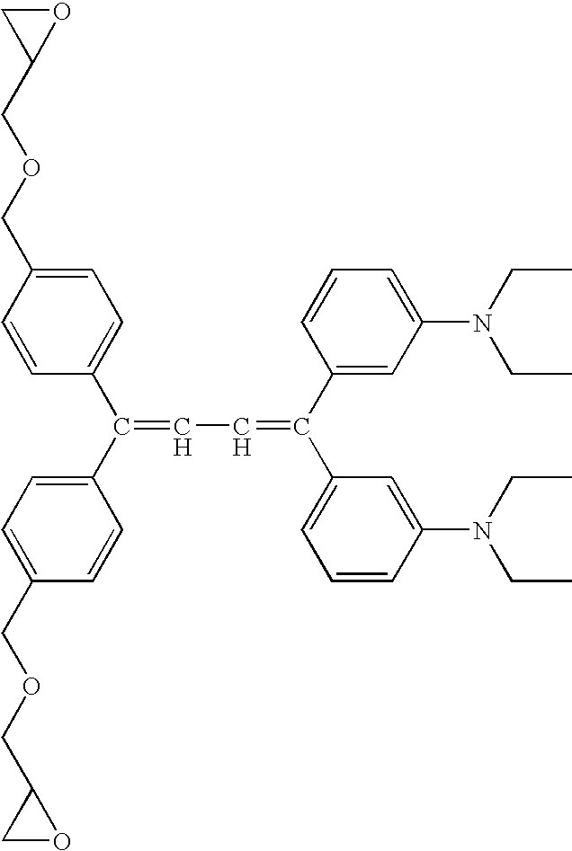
C1=CC(C(=CC=C(C2=CC=CC(N(CC)CC)=C2)C2=CC(N(CC)CC)=CC=C2)C2=CC=C(COCC3CO3)C=C2)=CC=C1COCC1OC1
